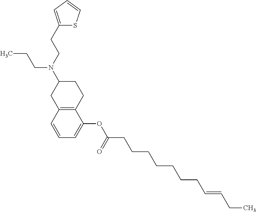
C12=C(C=CC=C1OC(CCCCCCCC=CCC)=O)CC(N(CCC1=CC=CS1)CCC)CC2
